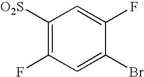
C1([O2S])=C(F)C=C(Br)C(F)=C1
